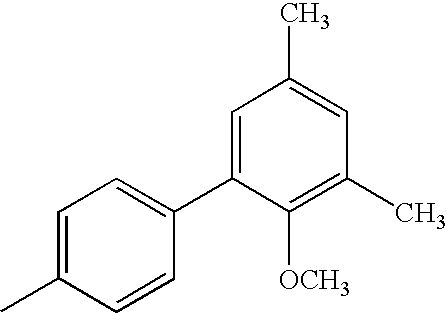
C1=C(C)C=CC(C2=CC(C)=CC(C)=C2[OCH3])=C1
